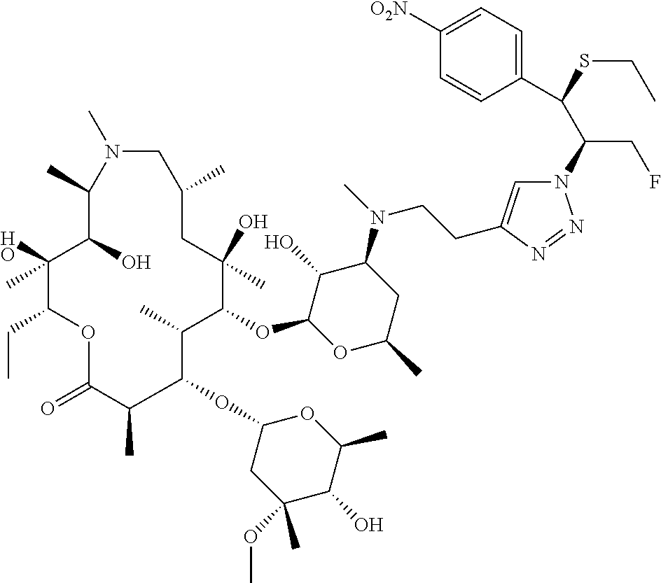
N1=NN(C(C(C2=CC=C([O2N])C=C2)SCC)CF)C=C1CCN(C1C(O)C(OC2C(C)C(OC3CC(OC)(C)C(O)C(C)O3)C(C)C(=O)OC(CC)C(O)(C)C(O)C(C)N(C)CC(C)CC2(O)C)OC(C)C1)C
